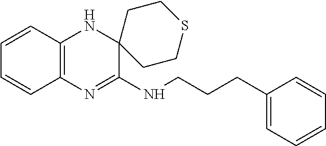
C12=C(N=C(NCCCC3=CC=CC=C3)C3(N1)CCSCC3)C=CC=C2
